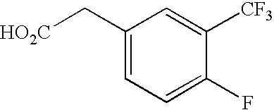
C1(C[HO2C])=CC=C(F)C([CF3])=C1
